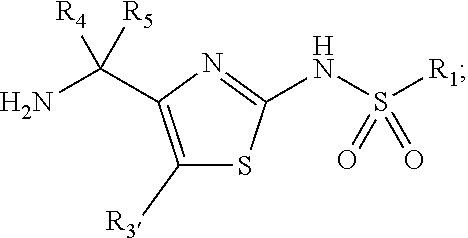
C1([R3])=C(C(N)([R5])[R4])N=C(NS([R1])(=O)=O)S1
